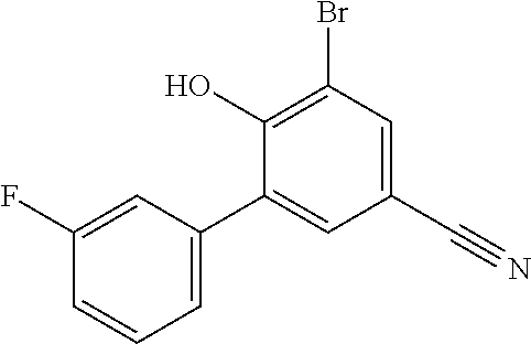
BrC1=C(O)C(C2=CC=CC(F)=C2)=CC(C#N)=C1
